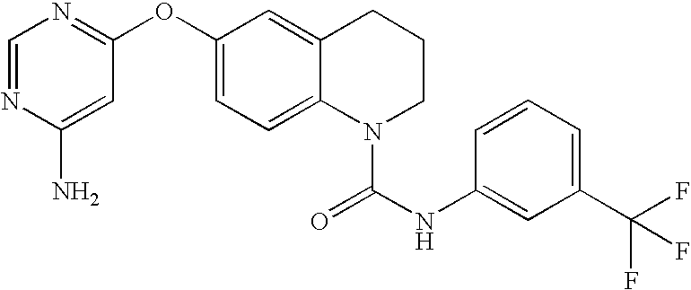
C1=NC(N)=CC(OC2=CC=C3C(=C2)CCCN3C(NC2=CC(C(F)(F)F)=CC=C2)=O)=N1
